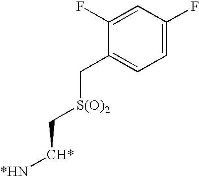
C1(F)=CC(F)=CC=C1C[S(O)2]C[CH*][*HN]
